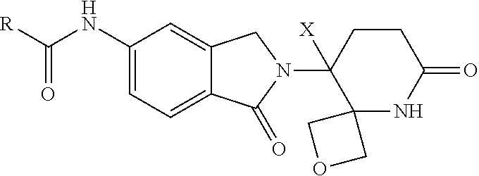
C1(NC([R])=O)=CC=C2C(=C1)CN(C1([X])C3(NC(=O)CC1)COC3)C2=O
